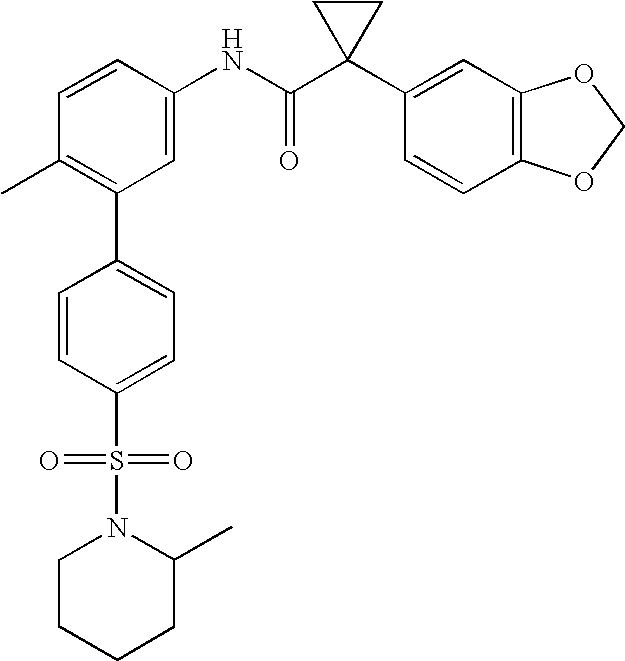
C1=CC(NC(C2(C3=CC4=C(C=C3)OCO4)CC2)=O)=CC(C2=CC=C(S(=O)(=O)N3CCCCC3C)C=C2)=C1C
